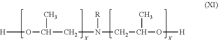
[H]OC(C)CN(CC(O[H])C)[R]
